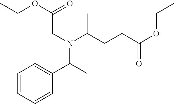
C1=CC=CC(C(C)N(C(C)CCC(OCC)=O)CC(OCC)=O)=C1
